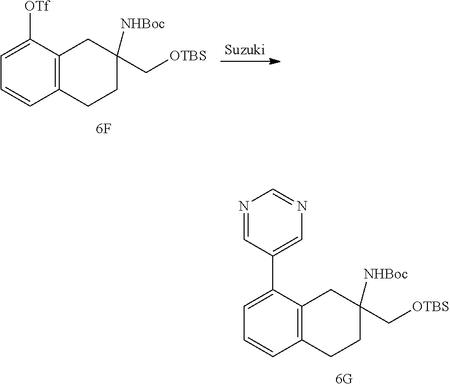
C12=C(C(C3=CN=CN=C3)=CC=C1)CC(C[OTBS])([NHBoc])CC2.C12=C(C([OTf])=CC=C1)CC(C[OTBS])([NHBoc])CC2
